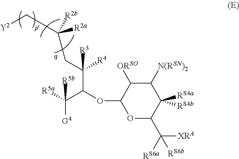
O1C(C([RS6a])([XRA])[RS6b])C([RS4b])([RS4a])C([N(RSN)2])C([ORSO])C1OC(C([R5a])([G4])[R5b])C(CC([R2a])([R2b])C[Y2])([R4])[R3]
